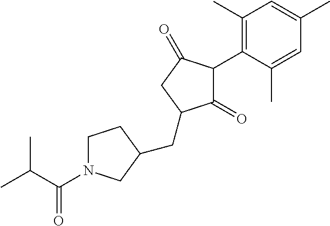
C1(=O)C(C2=C(C)C=C(C)C=C2C)C(=O)CC1CC1CN(C(=O)C(C)C)CC1
